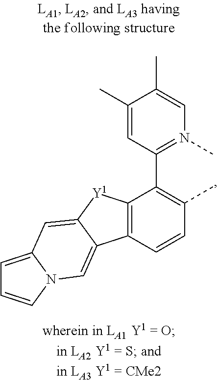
C1(C)=CC(C2=C(C)C=CC3=C2[Y1]C2=CC4=CC=CN4C=C32)=N(C)C=C1C
